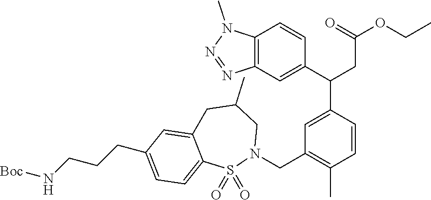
C1(C(CC(OCC)=O)C2=CC(CN3CC(C)CC4=CC(CCCN[Boc])=CC=C4S3(=O)=O)=C(C)C=C2)=CC2=C(C=C1)N(C)N=N2
